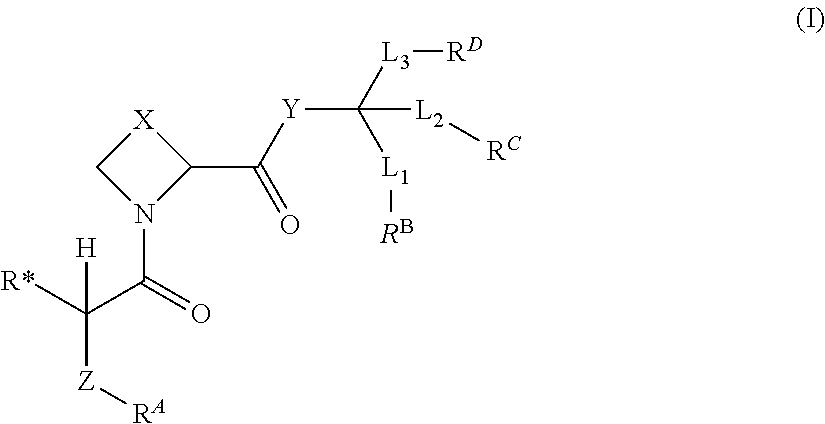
C1N(C(=O)C([R*])([H])[Z][RA])C(C([Y]C([L3][RD])([L1][RB])[L2][RC])=O)[X]1
